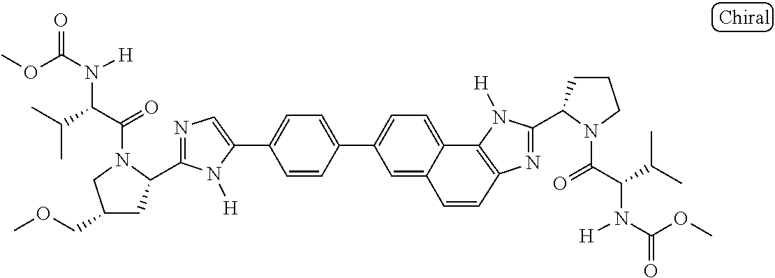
C1(C2=CC=C(C3=CC=C4C5=C(N=C(C6CCCN6C(=O)C(C(C)C)N([H])C(OC)=O)N5[H])C=CC4=C3)C=C2)=CN=C(C2CC(COC)CN2C(=O)C(C(C)C)N([H])C(OC)=O)N1[H]
